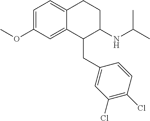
C1=C(OC)C=C2C(=C1)CCC(NC(C)C)C2CC1=CC(Cl)=C(Cl)C=C1
